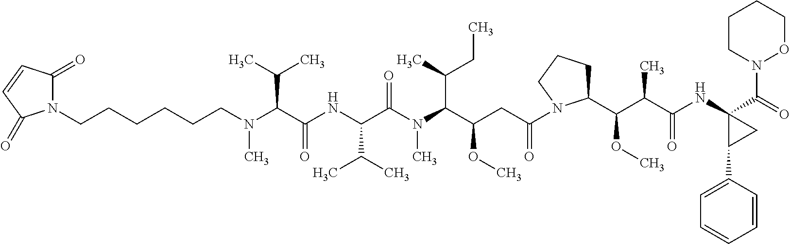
N1(CCCCCCN(C(C(NC(C(N(C(C(OC)CC(=O)N2CCCC2C(C(C(NC2(C(=O)N3CCCCO3)C(C3=CC=CC=C3)C2)=O)C)OC)C(CC)C)C)=O)C(C)C)=O)C(C)C)C)C(=O)C=CC1=O
